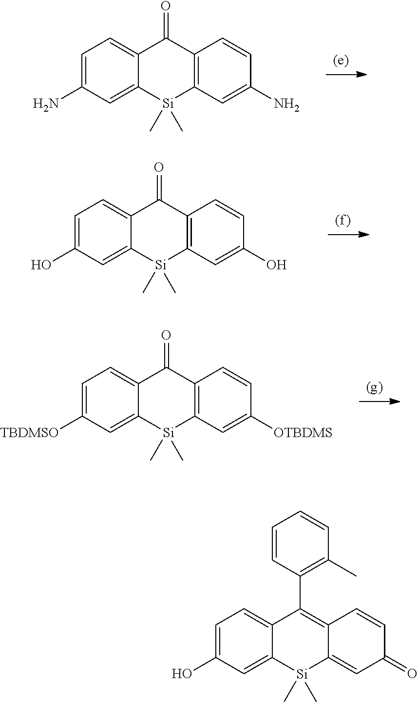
C1=C(N)C=C2C(=C1)C(=O)C1=C([Si]2(C)C)C=C(N)C=C1.C1=C(O)C=C2C(=C1)C(=O)C1=C([Si]2(C)C)C=C(O)C=C1.C1=C([TBDMSO])C=C2C(=C1)C(=O)C1=C([Si]2(C)C)C=C([OTBDMS])C=C1.C1=C(O)C=C2C(=C1)C(C1=C(C)C=CC=C1)=C1C(=CC(=O)C=C1)[Si]2(C)C
